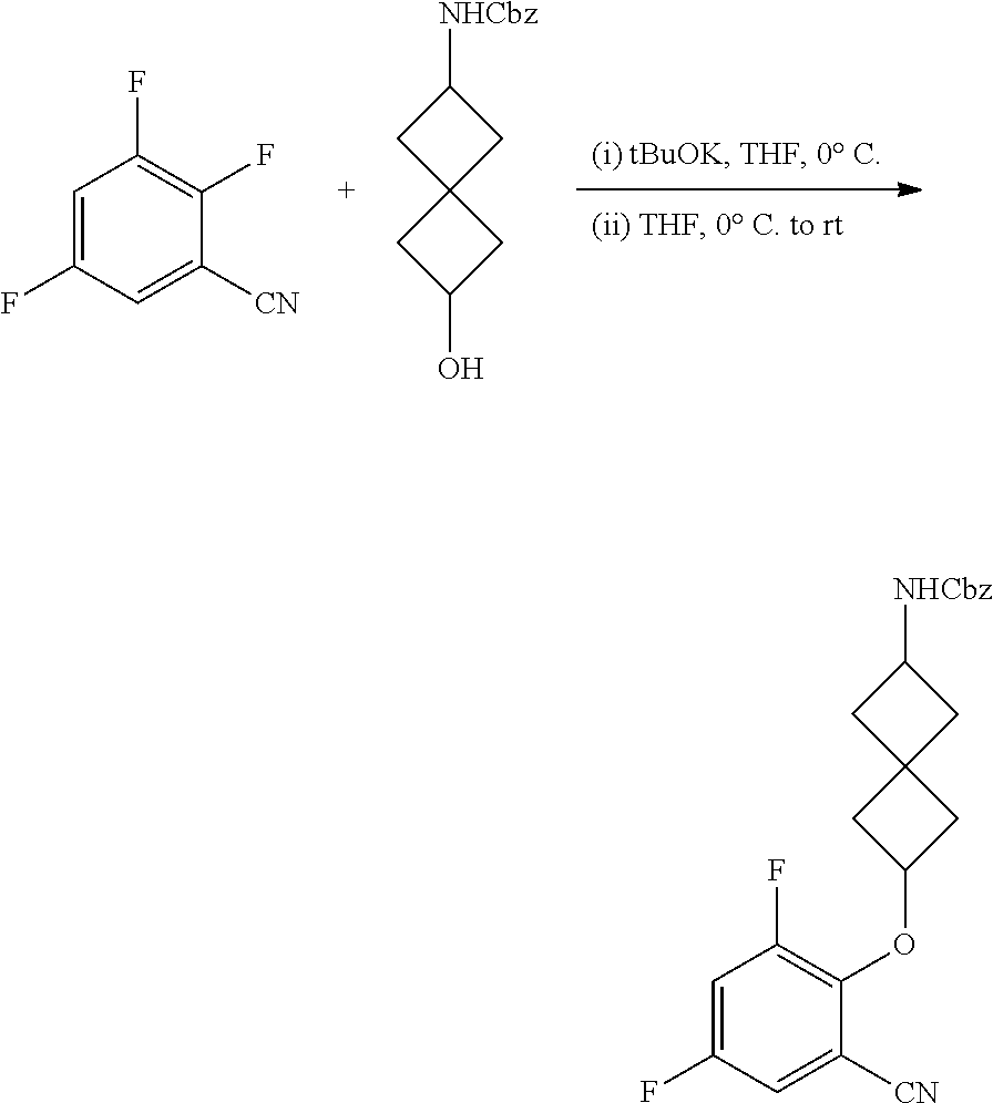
C1=C(F)C=C([CN])C(F)=C1F.OC1CC2(C1)CC([NHCbz])C2.C1=C(F)C=C([CN])C(OC2CC3(C2)CC([NHCbz])C3)=C1F
